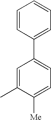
C1=CC(C2=CC=C([Me])C(C)=C2)=CC=C1
